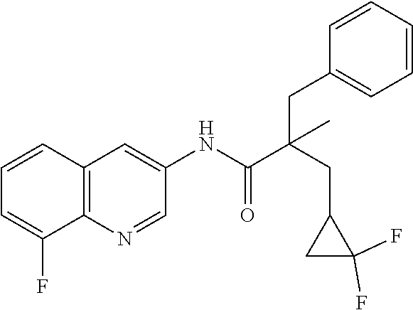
C12=C(N=CC(NC(C(CC3CC3(F)F)(CC3=CC=CC=C3)C)=O)=C1)C(F)=CC=C2
